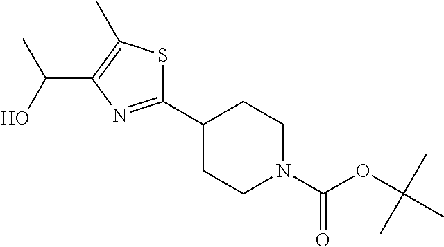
C1(C2=NC(C(C)O)=C(C)S2)CCN(C(OC(C)(C)C)=O)CC1
